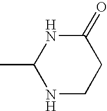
N1CCC(=O)NC1C
